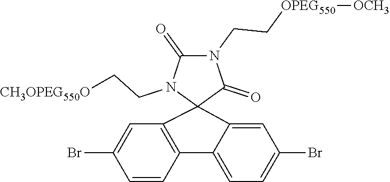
C1=CC2=C(C=C1Br)C1(C3=CC(Br)=CC=C23)N(CC[CH3OPEG550O])C(=O)N(CC[OPEG550][OCH3])C1=O
